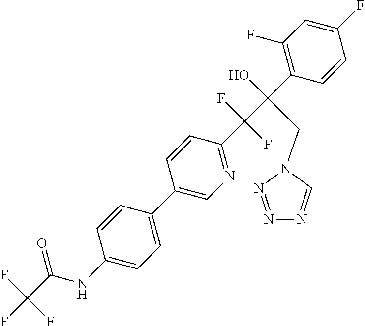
C1(F)=CC(F)=C(C(C(C2=NC=C(C3=CC=C(NC(C(F)(F)F)=O)C=C3)C=C2)(F)F)(O)CN2C=NN=N2)C=C1
